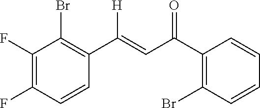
C1(F)=C(F)C(Br)=C(C([H])=CC(C2=C(Br)C=CC=C2)=O)C=C1
